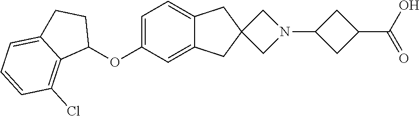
C1=C(OC2CCC3=CC=CC(Cl)=C23)C=C2C(=C1)CC1(C2)CN(C2CC(C(O)=O)C2)C1
